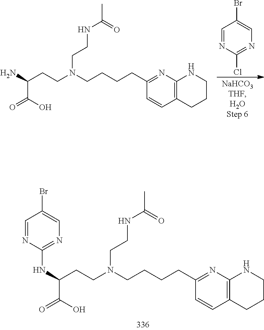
C1(CCCCN(CCC(N)C(O)=O)CCNC(=O)C)=NC2=C(C=C1)CCCN2.C1=NC(Cl)=NC=C1Br.C1(CCCCN(CCC(NC2=NC=C(Br)C=N2)C(O)=O)CCNC(=O)C)=NC2=C(C=C1)CCCN2
